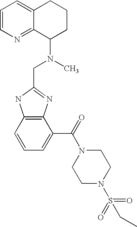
C12=C(C=CC=C1C(=O)N1CCN(S(=O)(=O)CC)CC1)NC(CN(C)C1CCCC3=CC=CN=C13)=N2
